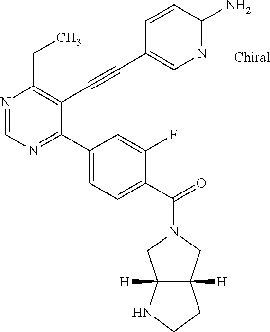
N1=CN=C(C2=CC=C(C(=O)N3CC4([H])C([H])(C3)CCN4)C(F)=C2)C(C#CC2=CN=C(N)C=C2)=C1CC
